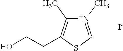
[I-].[N+]1(C)=CSC(CCO)=C1C
